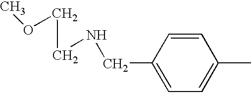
C1=CC(CNCCOC)=CC=C1C
